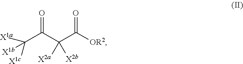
[X1b]C([X1c])(C(=O)C(C(=O)[OR2])([X2a])[X2b])[X1a]
